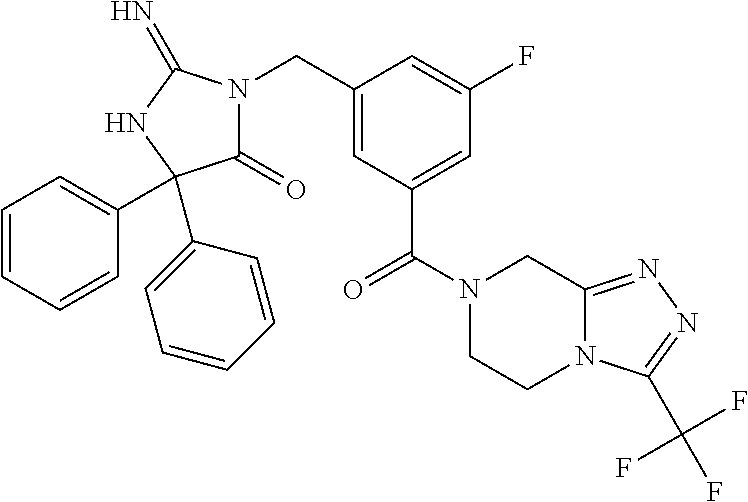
C1(=O)N(CC2=CC(C(N3CCN4C(=NN=C4C(F)(F)F)C3)=O)=CC(F)=C2)C(=N)NC1(C1=CC=CC=C1)C1=CC=CC=C1
